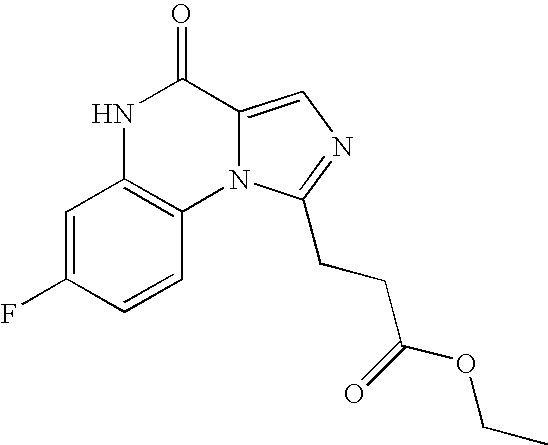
N1C2=C(N3C(=CN=C3CCC(=O)OCC)C1=O)C=CC(F)=C2
